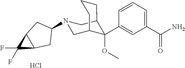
C1(C(N)=O)=CC=CC(C2(OC)C3CN(C4CC5C(C4)C5(F)F)CC2CCC3)=C1.Cl
